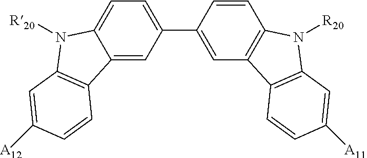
C12=CC(C3=CC4=C(C=C3)N([R20])C3=C4C=CC([A11])=C3)=CC=C1N([R20])C1=C2C=CC([A12])=C1
